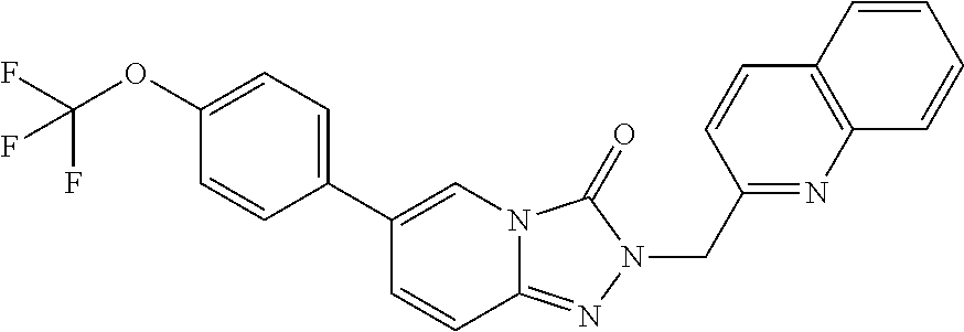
C1=CC2=NN(CC3=NC4=C(C=C3)C=CC=C4)C(=O)N2C=C1C1=CC=C(OC(F)(F)F)C=C1
